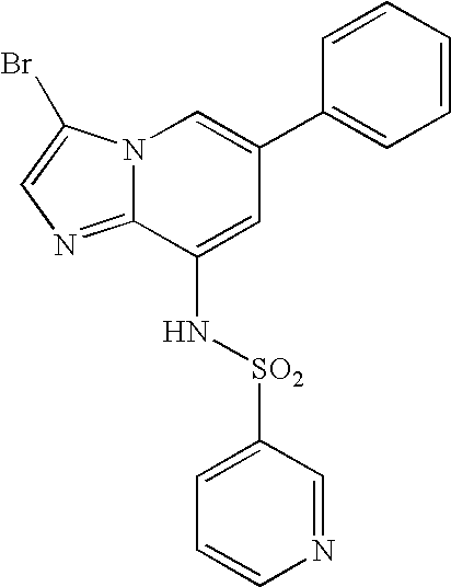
N12C(=NC=C1Br)C(N[SO2]C1=CC=CN=C1)=CC(C1=CC=CC=C1)=C2
